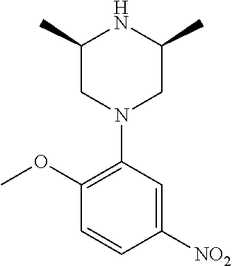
C1(C)NC(C)CN(C2=C(OC)C=CC([NO2])=C2)C1
